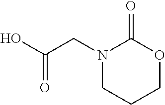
N1(CC(O)=O)CCCOC1=O
